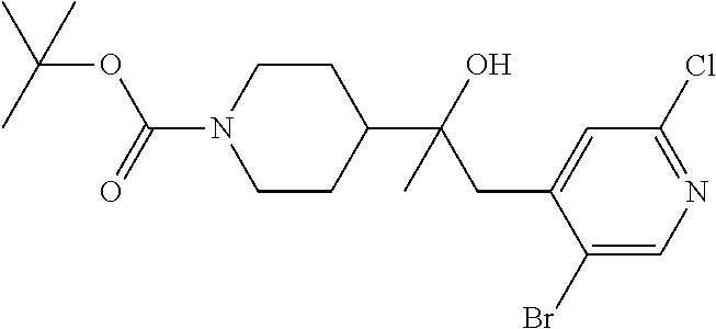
CC(C)(OC(N1CCC(C(O)(CC2=CC(Cl)=NC=C2Br)C)CC1)=O)C
